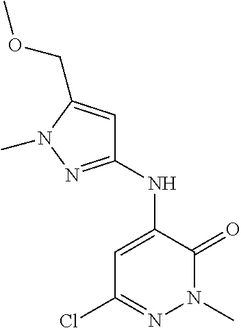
C1(NC2=CC(Cl)=NN(C)C2=O)=NN(C)C(COC)=C1
